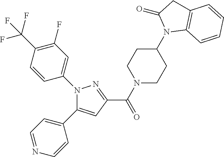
C1(C(N2CCC(N3C4=C(CC3=O)C=CC=C4)CC2)=O)=NN(C2=CC(F)=C(C(F)(F)F)C=C2)C(C2=CC=NC=C2)=C1
